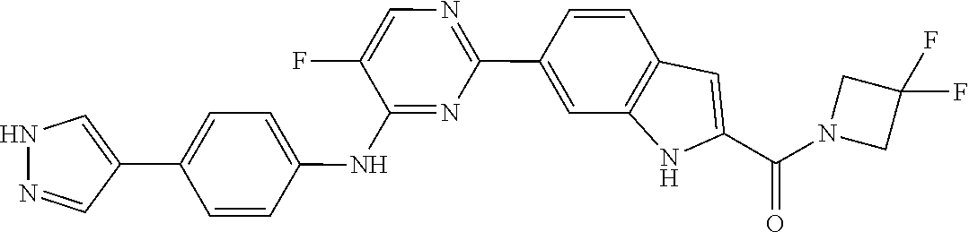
C1(F)(F)CN(C(C2=CC3=C(C=C(C4=NC=C(F)C(NC5=CC=C(C6=CNN=C6)C=C5)=N4)C=C3)N2)=O)C1
